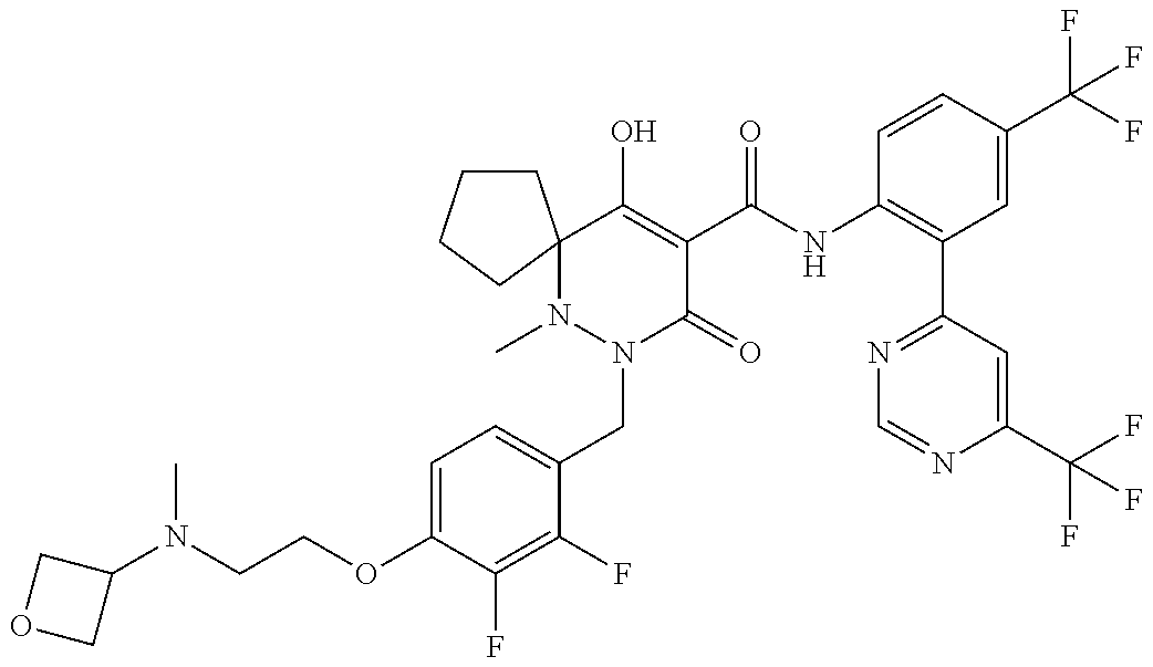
C1(OCCN(C2COC2)C)=CC=C(CN2C(=O)C(C(=O)NC3=C(C4=NC=NC(C(F)(F)F)=C4)C=C(C(F)(F)F)C=C3)=C(O)C3(N2C)CCCC3)C(F)=C1F
